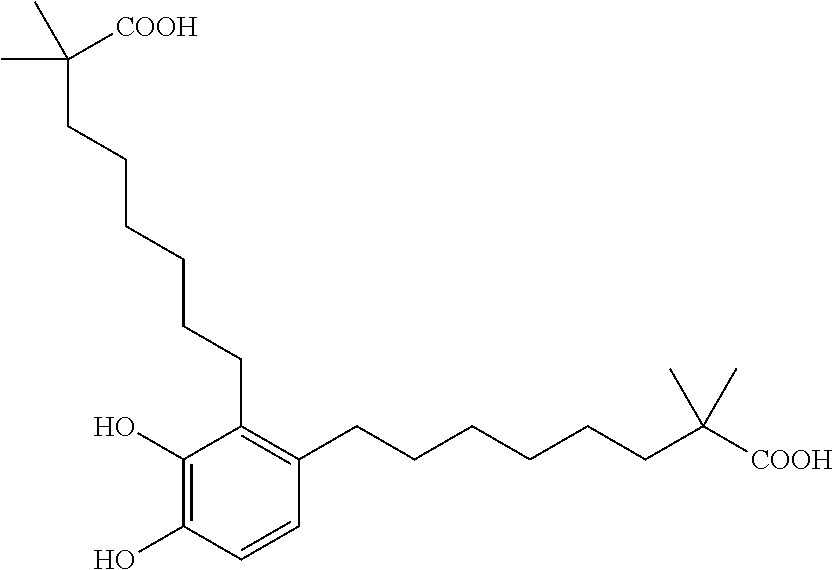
C1(O)=C(O)C=CC(CCCCCCC([COOH])(C)C)=C1CCCCCCC(C)([COOH])C
